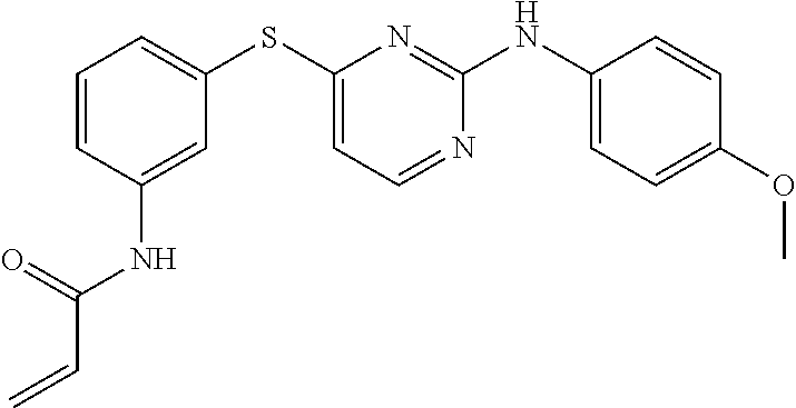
C1=CC=C(SC2=CC=NC(NC3=CC=C(OC)C=C3)=N2)C=C1NC(C=C)=O
